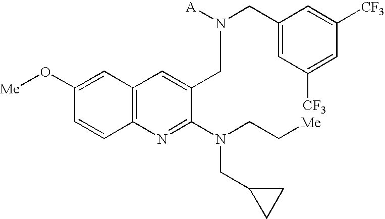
C12=C(N=C(N(CC[Me])CC3CC3)C(CN(CC3=CC([CF3])=CC([CF3])=C3)[A])=C1)C=CC(O[Me])=C2
